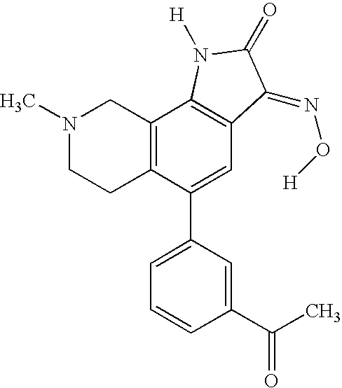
N1(C)CCC2=C(C1)C1=C(C=C2C2=CC=CC(C(C)=O)=C2)C(=NO[H])C(=O)N1[H]
